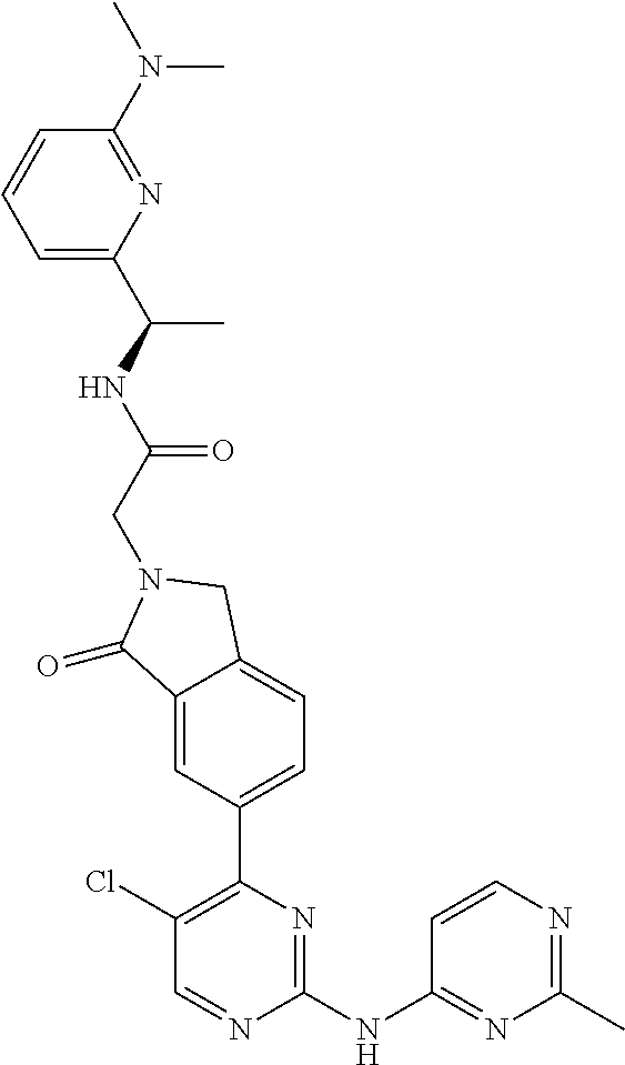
C1(=O)C2=CC(C3=C(Cl)C=NC(NC4=NC(C)=NC=C4)=N3)=CC=C2CN1CC(=O)NC(C)C1=CC=CC(N(C)C)=N1
